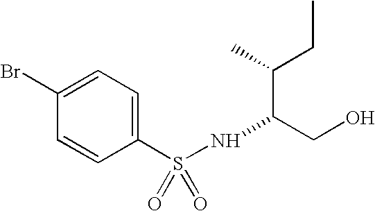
BrC1=CC=C(S(NC(CO)C(CC)C)(=O)=O)C=C1
